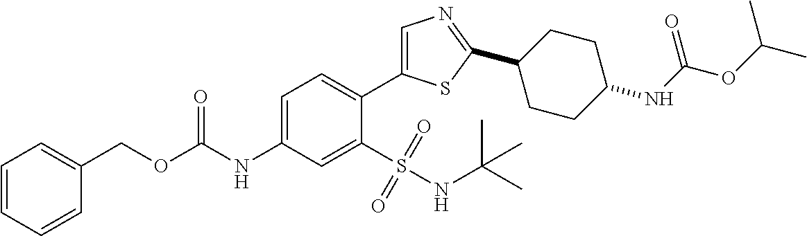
C1(COC(NC2=CC=C(C3=CN=C(C4CCC(NC(OC(C)C)=O)CC4)S3)C(S(NC(C)(C)C)(=O)=O)=C2)=O)=CC=CC=C1
